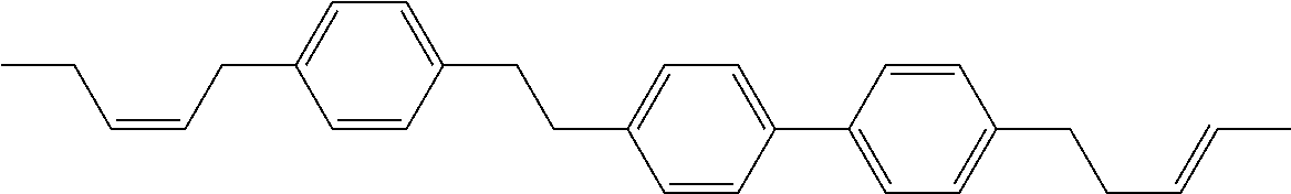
C1=CC(CCC2=CC=C(C3=CC=C(CCC=CC)C=C3)C=C2)=CC=C1CC=CCC
